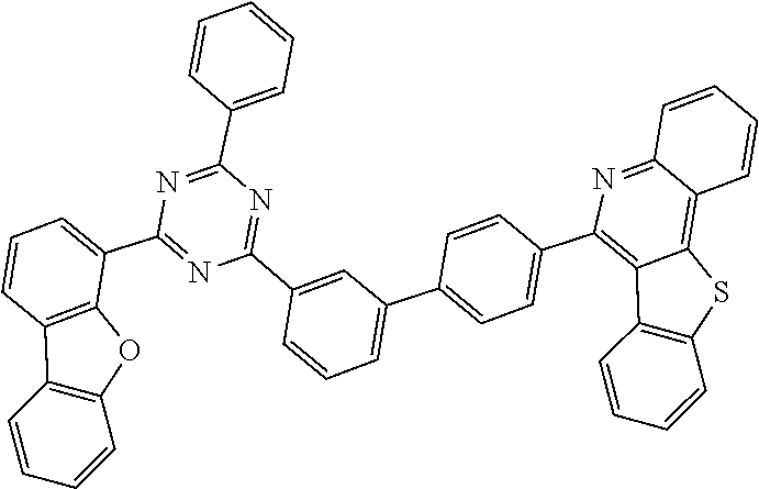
C1=CC2=C3C(=C(C4=CC=C(C5=CC=CC(C6=NC(C7=CC=CC=C7)=NC(C7=CC=CC8=C7OC7=C8C=CC=C7)=N6)=C5)C=C4)N=C2C=C1)C1=C(S3)C=CC=C1
